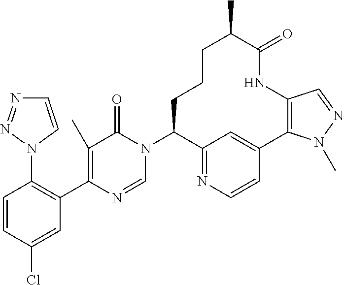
N1(C2=C(C3=C(C)C(=O)N(C4C5=NC=CC(=C5)C5=C(NC(=O)C(C)CCC4)C=NN5C)C=N3)C=C(Cl)C=C2)C=CN=N1
